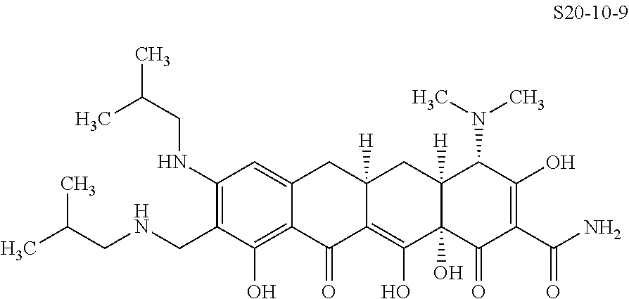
C1(NCC(C)C)=C(CNCC(C)C)C(O)=C2C(=C1)CC1([H])C(=C(O)C3(O)C([H])(C1)C(N(C)C)C(O)=C(C(N)=O)C3=O)C2=O
